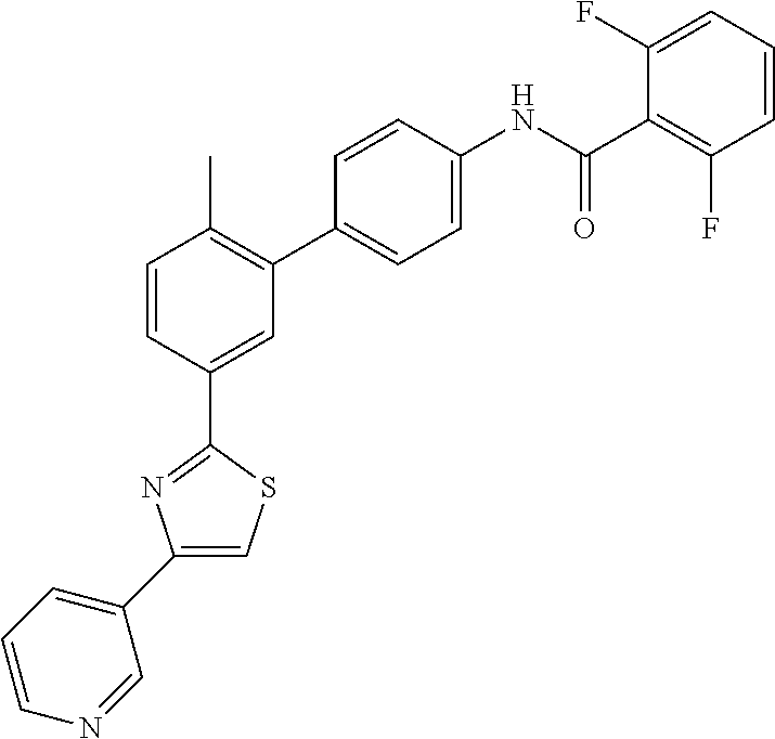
C1=CC(C2=NC(C3=CC=CN=C3)=CS2)=CC(C2=CC=C(NC(C3=C(F)C=CC=C3F)=O)C=C2)=C1C
